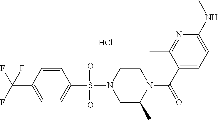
C1=CC(C(F)(F)F)=CC=C1S(N1CC(C)N(C(C2=CC=C(NC)N=C2C)=O)CC1)(=O)=O.Cl
